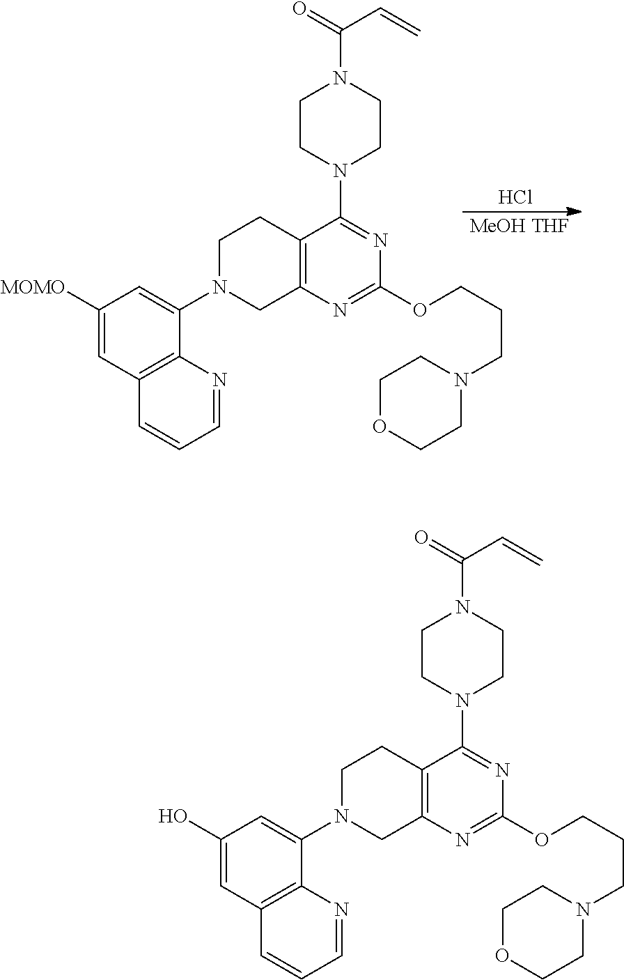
C1([MOMO])=CC2=C(C(N3CCC4=C(C3)N=C(OCCCN3CCOCC3)N=C4N3CCN(C(=O)C=C)CC3)=C1)N=CC=C2.Cl.C1(O)=CC2=C(C(N3CCC4=C(C3)N=C(OCCCN3CCOCC3)N=C4N3CCN(C(=O)C=C)CC3)=C1)N=CC=C2
